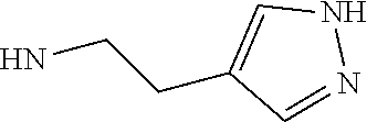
NCCC1=CNN=C1
